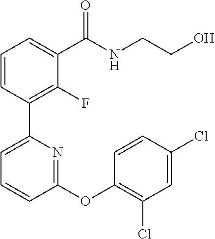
C1=CC(C2=CC=CC(OC3=C(Cl)C=C(Cl)C=C3)=N2)=C(F)C(C(NCCO)=O)=C1
